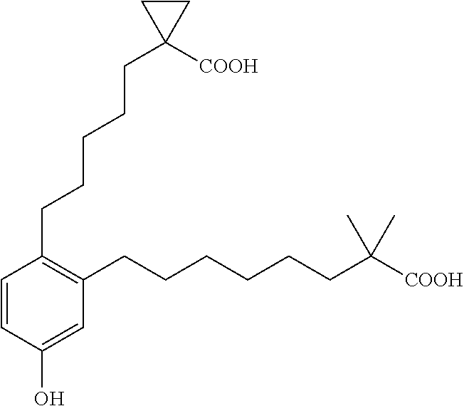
C1(CCCCCC2([COOH])CC2)=C(CCCCCCC(C)(C)[COOH])C=C(O)C=C1
